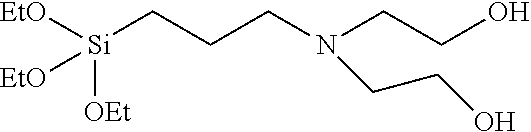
[EtO][Si](CCCN(CCO)CCO)([OEt])[EtO]
